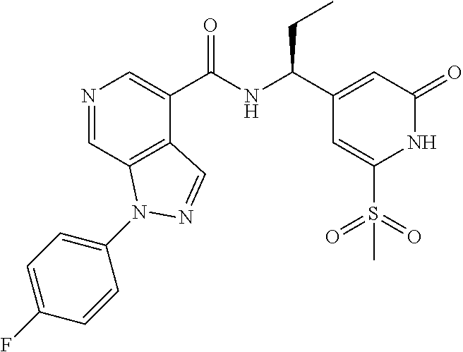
N1=CC2=C(C(C(NC(C3=CC(=O)NC(S(=O)(=O)C)=C3)CC)=O)=C1)C=NN2C1=CC=C(F)C=C1
